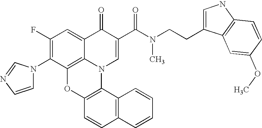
C1(F)=C(N2C=CN=C2)C2=C3C(=C1)C(=O)C(C(N(CCC1=CNC4=C1C=C(OC)C=C4)C)=O)=CN3C1=C(O2)C=CC2=C1C=CC=C2
